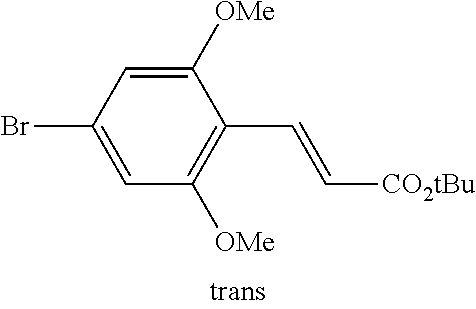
BrC1=CC([OMe])=C(C=C[CO2tBu])C([OMe])=C1
